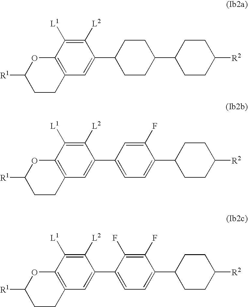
C1CC2=C(OC1[R1])C([L1])=C([L2])C(C1CCC(C3CCC([R2])CC3)CC1)=C2.C1CC2=C(OC1[R1])C([L1])=C([L2])C(C1=CC=C(C3CCC([R2])CC3)C(F)=C1)=C2.C1CC2=C(OC1[R1])C([L1])=C([L2])C(C1=CC=C(C3CCC([R2])CC3)C(F)=C1F)=C2
